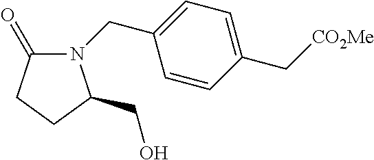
N1(CC2=CC=C(C[CO2Me])C=C2)C(=O)CCC1CO
